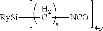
[RySi]C[NCO]
